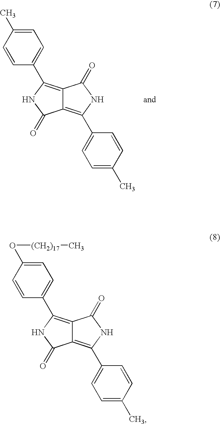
C12=C(C3=CC=C(C)C=C3)NC(=O)C1=C(C1=CC=C(C)C=C1)NC2=O.C12=C(C3=CC=C(O[(CH2)17]C)C=C3)NC(=O)C1=C(C1=CC=C(C)C=C1)NC2=O
